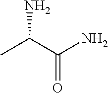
CC(C(N)=O)N
